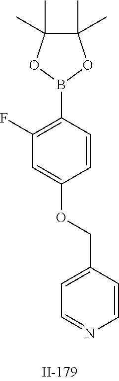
C1(F)=C(B2OC(C)(C)C(C)(C)O2)C=CC(OCC2=CC=NC=C2)=C1
